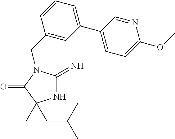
N1C(=N)N(CC2=CC(C3=CC=C(OC)N=C3)=CC=C2)C(=O)C1(CC(C)C)C
